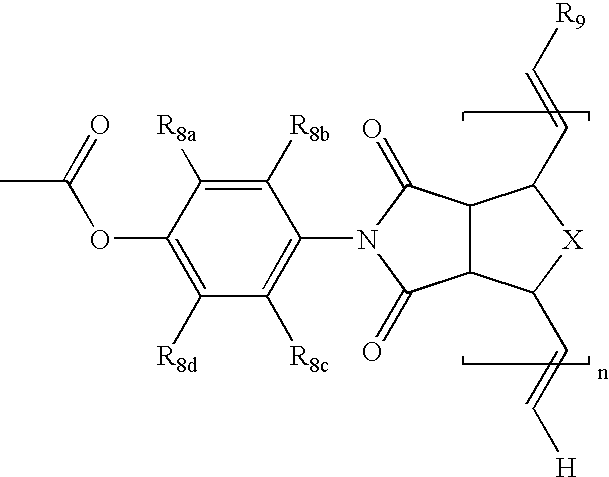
CC(OC1=C([R8d])C([R8c])=C(N2C(=O)C3C(C2=O)C(C=C[R9])[X]C3C=C[H])C([R8b])=C1[R8a])=O
